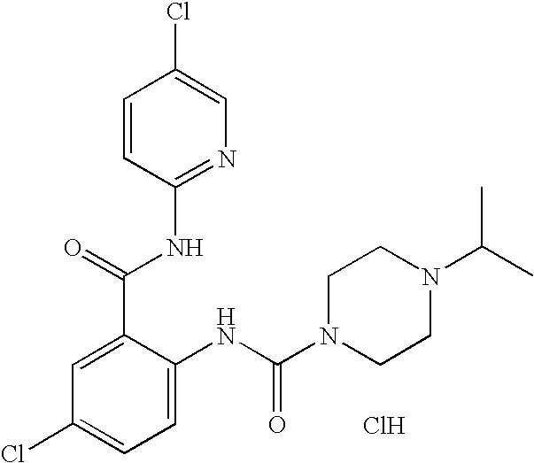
C1=CC(NC(C2=CC(Cl)=CC=C2NC(N2CCN(C(C)C)CC2)=O)=O)=NC=C1Cl.Cl
